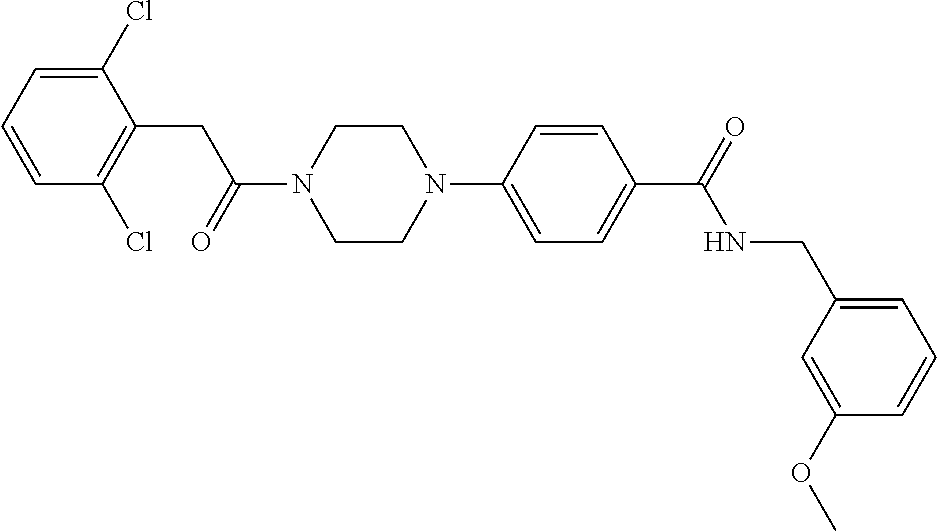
C1(Cl)=CC=CC(Cl)=C1CC(N1CCN(C2=CC=C(C(=O)NCC3=CC=CC(OC)=C3)C=C2)CC1)=O
